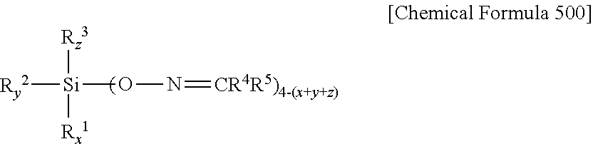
[Ry2][Si](ON=[CR4R5)4-(x+y+z)])([Rz3])[Rx1]
